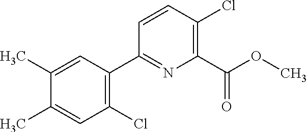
C1(Cl)=C(C2=NC(C(OC)=O)=C(Cl)C=C2)C=C(C)C(C)=C1
